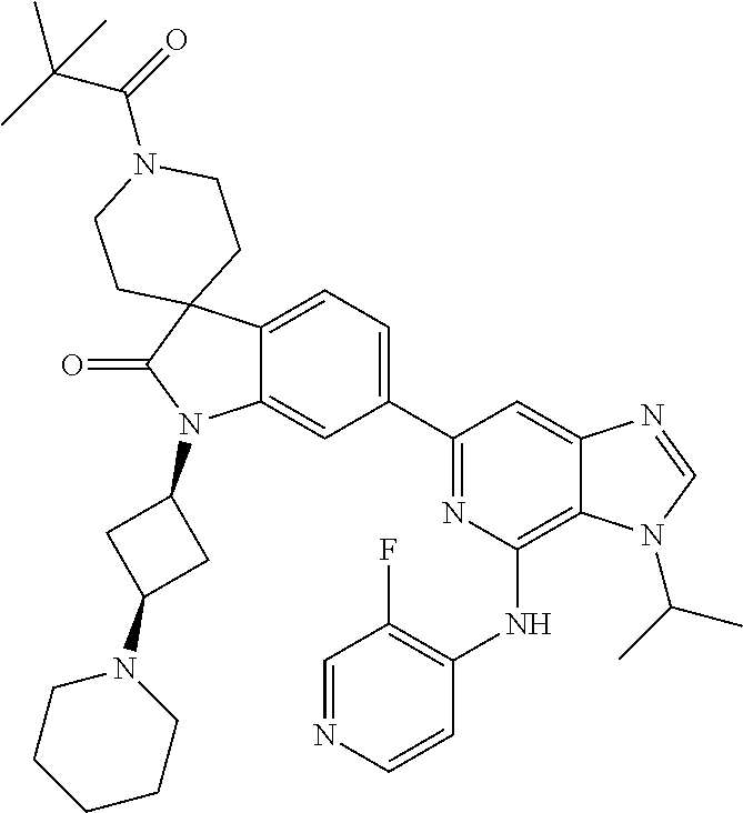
C12=CC=C(C3=NC(NC4=C(F)C=NC=C4)=C4C(=C3)N=CN4C(C)C)C=C1N(C1CC(N3CCCCC3)C1)C(=O)C21CCN(C(=O)C(C)(C)C)CC1
